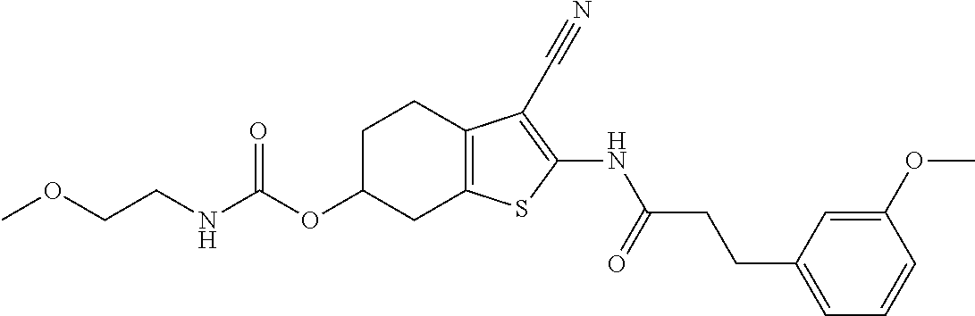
N(C(OC1CC2=C(CC1)C(C#N)=C(NC(CCC1=CC=CC(OC)=C1)=O)S2)=O)CCOC
